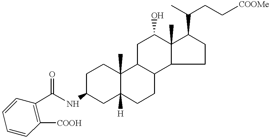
C1C(NC(=O)C2=C([COOH])C=CC=C2)CC2([H])C(C)(C1)C1C(CC2)C2C(C)(C(O)C1)C(C(CC[COOMe])C)CC2
